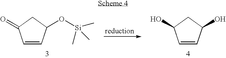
C1=CC(O[Si](C)(C)C)CC1=O.C1=CC(O)CC1O
